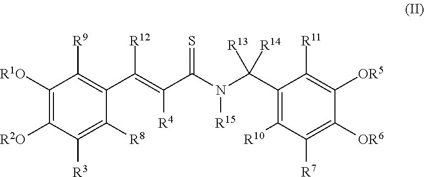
C1([R1O])=C([R2O])C([R3])=C([R8])C(C(=C(C(N(C(C2=C([R10])C([R7])=C([OR6])C([OR5])=C2[R11])([R13])[R14])[R15])=S)[R4])[R12])=C1[R9]
